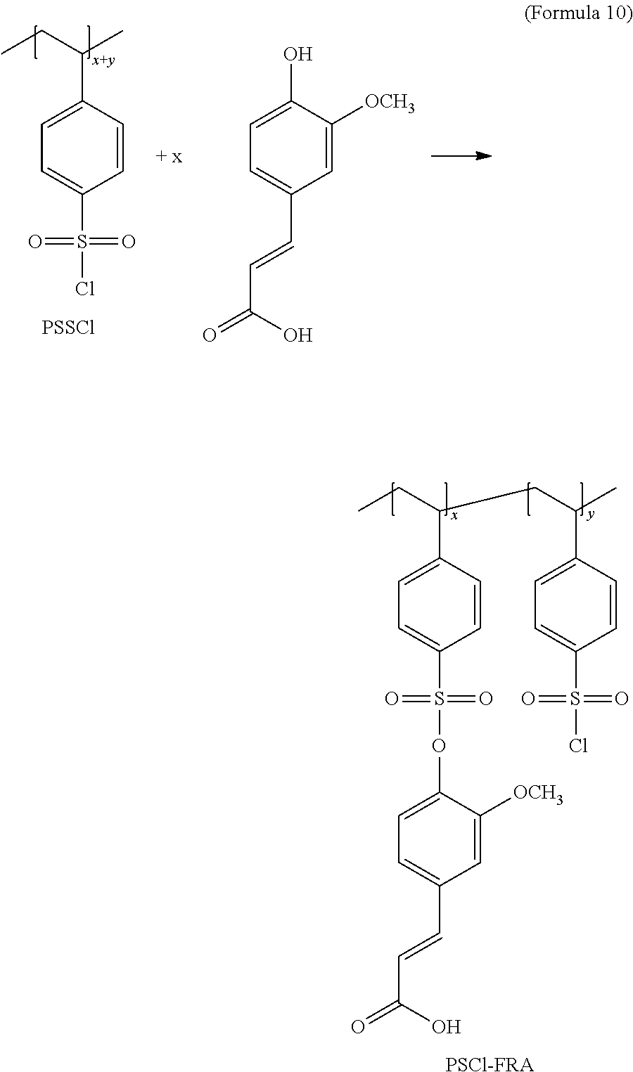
C1(C(CC)CC(C)C2=CC=C(S(=O)(=O)Cl)C=C2)=CC=C(S(OC2=CC=C(C=CC(=O)O)C=C2[OCH3])(=O)=O)C=C1.[PSCl-FRA].C1(C(CC)C)=CC=C(S(Cl)(=O)=O)C=C1.[PSSCl].C1(O)=CC=C(C=CC(=O)O)C=C1[OCH3]
